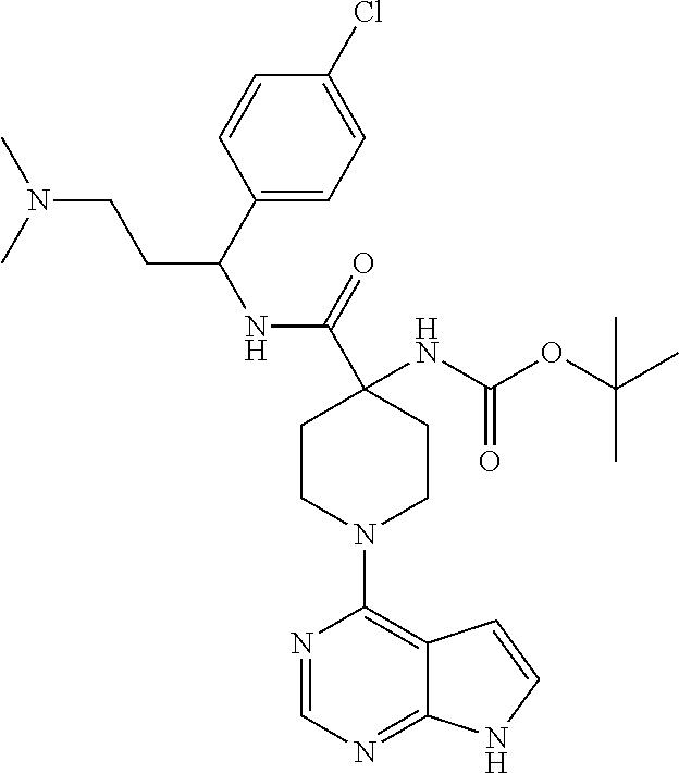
C1(C(NC(C2(NC(OC(C)(C)C)=O)CCN(C3=C4C(=NC=N3)NC=C4)CC2)=O)CCN(C)C)=CC=C(Cl)C=C1
